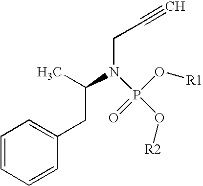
C1=CC=CC(CC(N(CC#C)P(O[R2])(O[R1])=O)C)=C1
